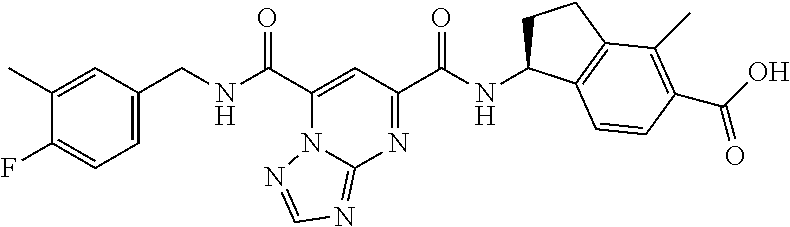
C1(C)=CC(CNC(C2=CC(C(NC3CCC4=C3C=CC(C(=O)O)=C4C)=O)=NC3=NC=NN23)=O)=CC=C1F
